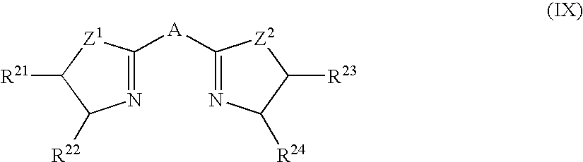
N1=C([A]C2=NC([R24])C([R23])[Z2]2)[Z1]C([R21])C1[R22]
